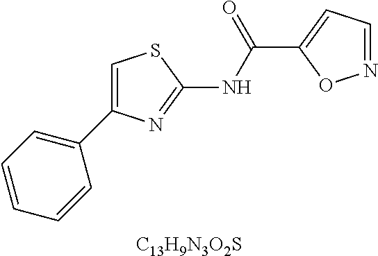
C1=CC=CC(C2=CSC(NC(C3=CC=NO3)=O)=N2)=C1.[C13H9N3O2S]
